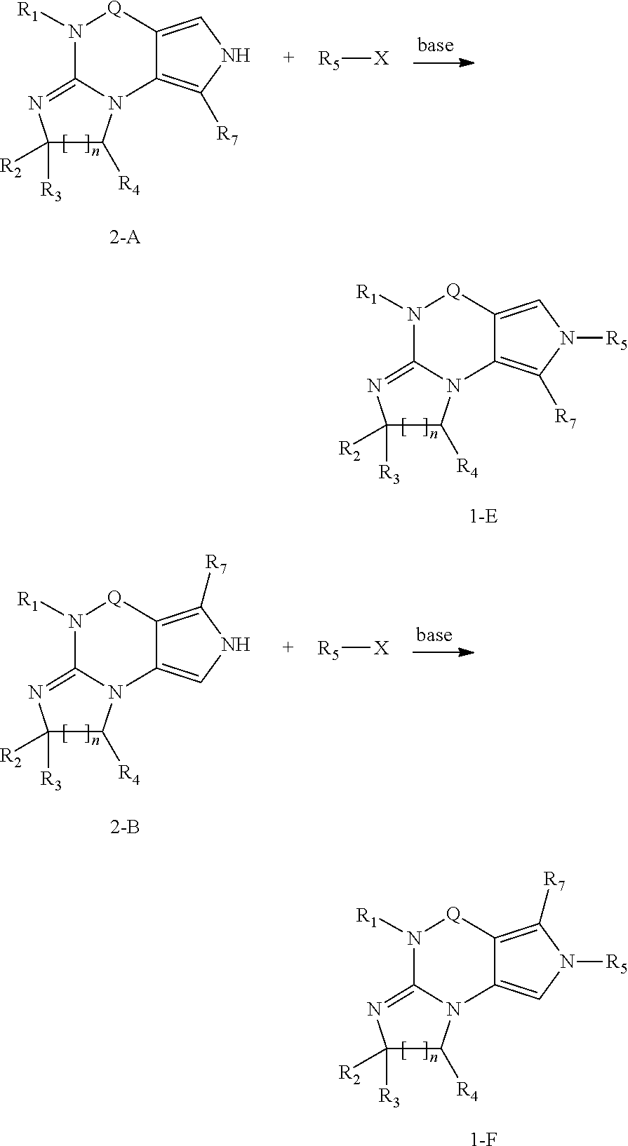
C1([R3])([R2])C([R4])N2C(=N1)N([R1])[Q]C1=CN([R5])C([R7])=C21.[1-E].C1([R3])([R2])C([R4])N2C(=N1)N([R1])[Q]C1=C([R7])NC=C21.[R5][X].C1([R3])([R2])C([R4])N2C(=N1)N([R1])[Q]C1=C([R7])N([R5])C=C21.[1-F].C1([R3])([R2])C([R4])N2C(=N1)N([R1])[Q]C1=CNC([R7])=C21.[R5][X]
